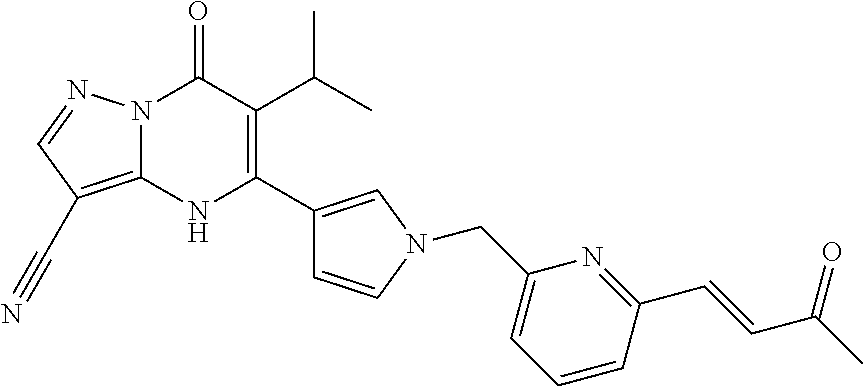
C12=C(C#N)C=NN1C(=O)C(C(C)C)=C(C1=CN(CC3=CC=CC(C=CC(C)=O)=N3)C=C1)N2
